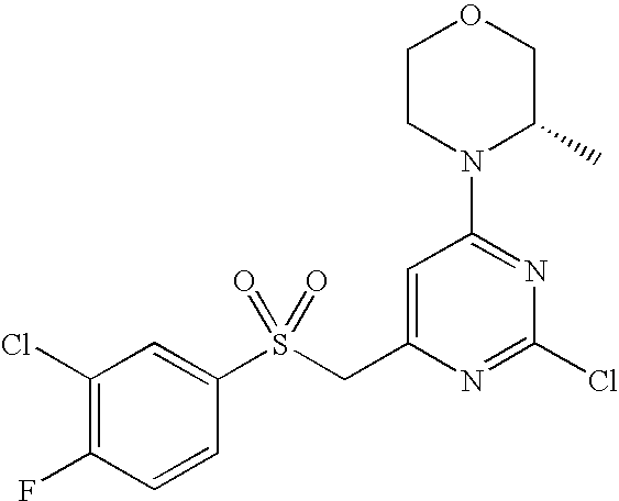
C1CN(C2=NC(Cl)=NC(CS(C3=CC(Cl)=C(F)C=C3)(=O)=O)=C2)C(C)CO1
